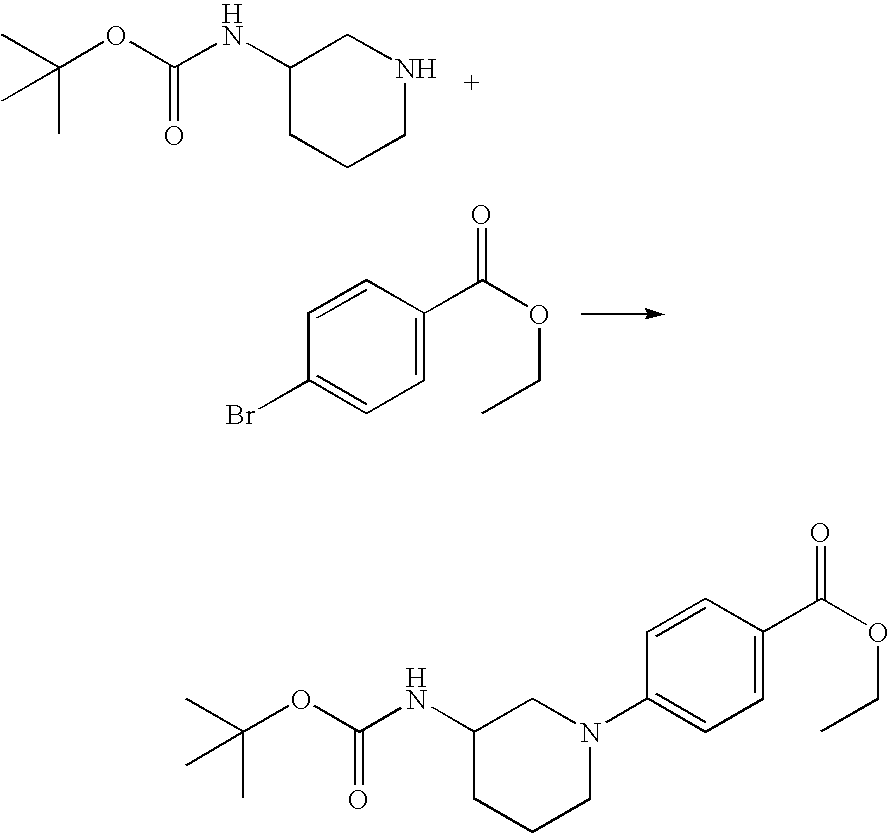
C(OC(NC1CCCNC1)=O)(C)(C)C.C1=CC(C(OCC)=O)=CC=C1Br.C1=CC(C(OCC)=O)=CC=C1N1CCCC(NC(OC(C)(C)C)=O)C1
